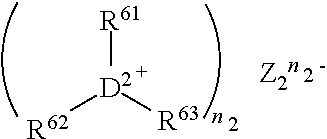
[D2]([R61])([R63])[R62]
